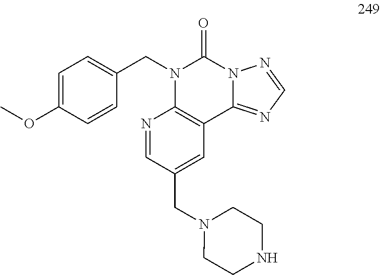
C1=CC(OC)=CC=C1CN1C2=C(C3=NC=NN3C1=O)C=C(CN1CCNCC1)C=N2
